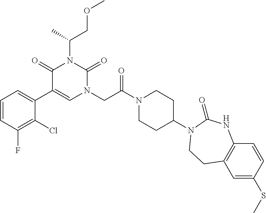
C1=CC(F)=C(Cl)C(C2=CN(CC(N3CCC(N4C(=O)NC5=C(C=C(SC)C=C5)CC4)CC3)=O)C(=O)N(C(COC)C)C2=O)=C1
